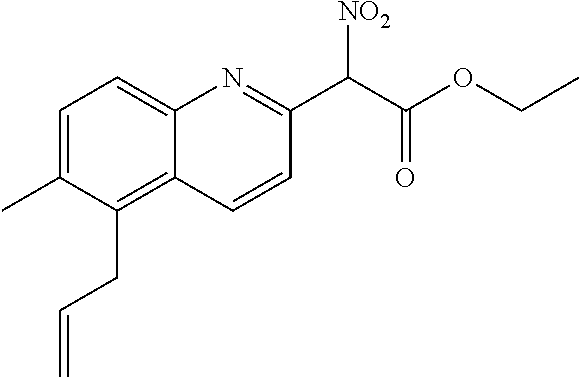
C1=C(C)C(CC=C)=C2C(=C1)N=C(C(C(OCC)=O)[NO2])C=C2
